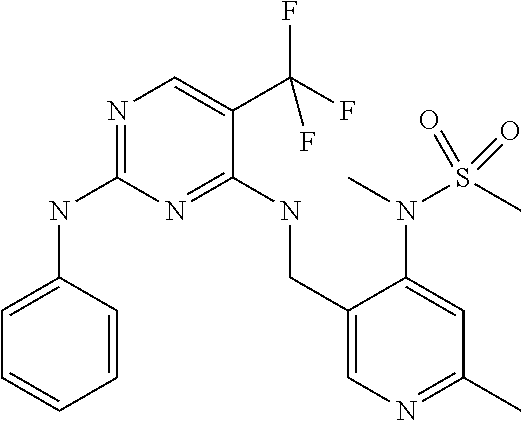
C1=C(NC2=NC=C(C(F)(F)F)C(NCC3=CN=C(C)C=C3N(S(C)(=O)=O)C)=N2)C=CC=C1
